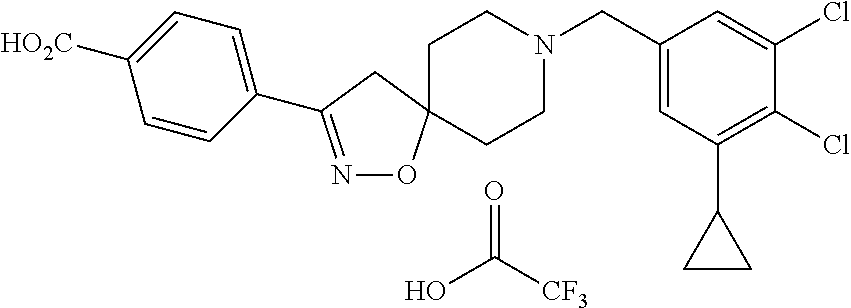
C1=CC(C2=NOC3(C2)CCN(CC2=CC(C4CC4)=C(Cl)C(Cl)=C2)CC3)=CC=C1[HO2C].O=C(O)[CF3]
